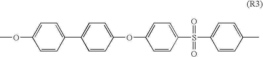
C1=CC(C2=CC=C(OC3=CC=C(S(C4=CC=C(C)C=C4)(=O)=O)C=C3)C=C2)=CC=C1OC
